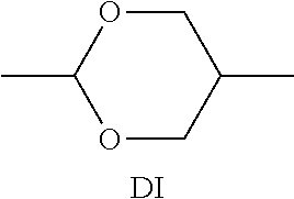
C1OC(C)OCC1C.[DI]
